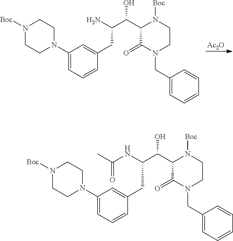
[Ac2O].C1(N2CCN([Boc])CC2)=CC=CC(CC(C(C2C(=O)N(CC3=CC=CC=C3)CCN2[Boc])O)N)=C1.C1(N2CCN([Boc])CC2)=CC=CC(CC(C(C2C(=O)N(CC3=CC=CC=C3)CCN2[Boc])O)NC(C)=O)=C1
